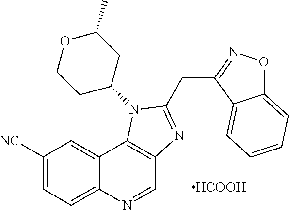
C1([NC])=CC=C2C(=C1)C1=C(C=N2)N=C(CC2=NOC3=CC=CC=C32)N1C1CC(C)OCC1.[HCOOH]
